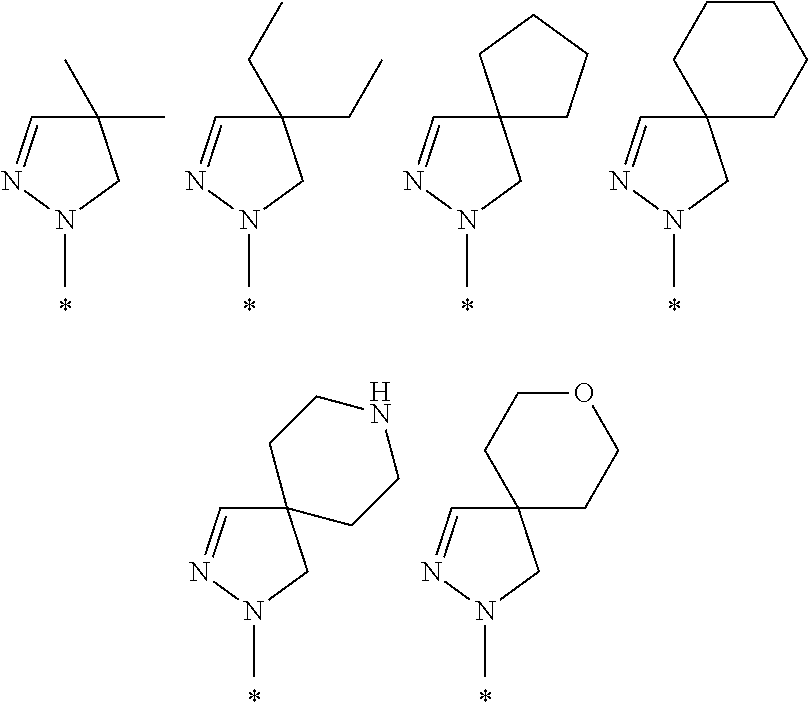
C1(C)(C)C=NN(C)C1.C1(CC)(CC)C=NN(C)C1.C12(C=NN(C)C1)CCCC2.C12(C=NN(C)C1)CCCCC2.C12(C=NN(C)C1)CCNCC2.C12(C=NN(C)C1)CCOCC2
